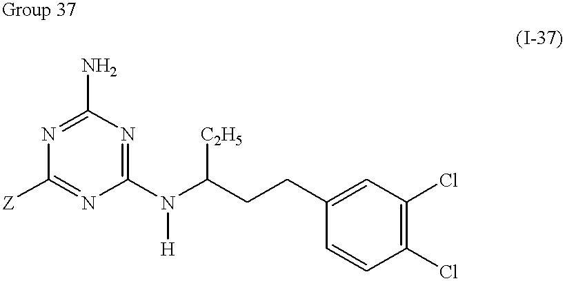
N1=C(N)N=C(N([H])C([C2H5])CCC2=CC(Cl)=C(Cl)C=C2)N=C1[Z]
